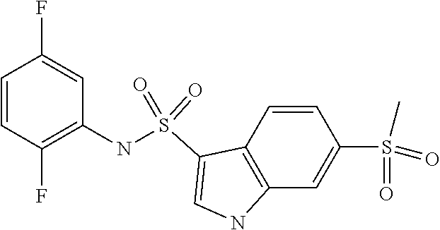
C1=CC2=C(C=C1S(=O)(C)=O)NC=C2S(=O)(=O)NC1=C(F)C=CC(F)=C1
